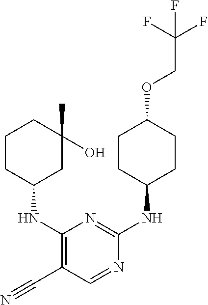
C1CC(NC2=C(C#N)C=NC(NC3CCC(OCC(F)(F)F)CC3)=N2)CC(O)(C)C1
